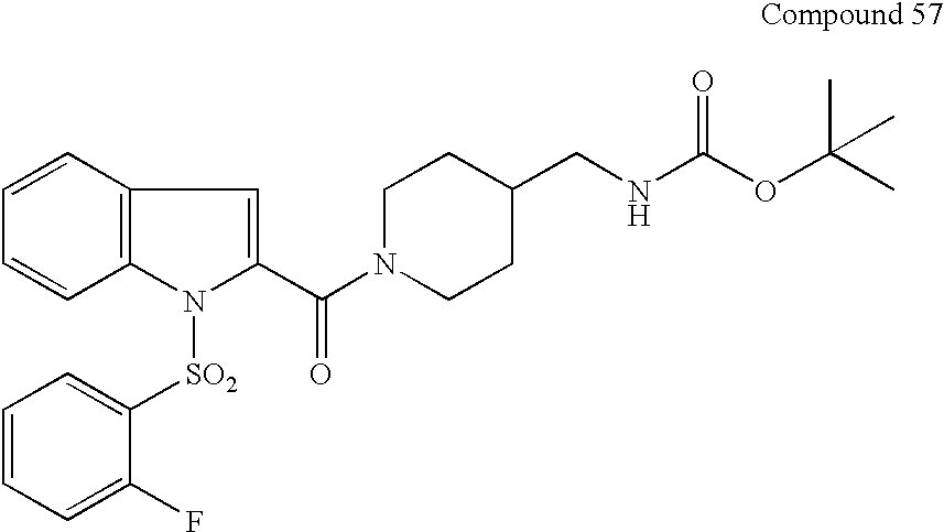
C12=C(C=CC=C1)C=C(C(N1CCC(CNC(OC(C)(C)C)=O)CC1)=O)N2[SO2]C1=CC=CC=C1F
